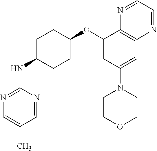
C1=NC(NC2CCC(OC3=CC(N4CCOCC4)=CC4=C3N=CC=N4)CC2)=NC=C1C
